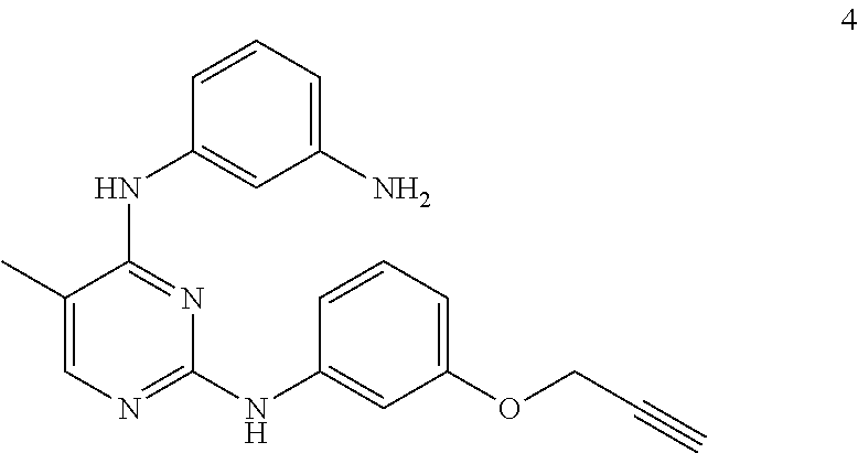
C1(C)=CN=C(NC2=CC(OCC#C)=CC=C2)N=C1NC1=CC(N)=CC=C1
